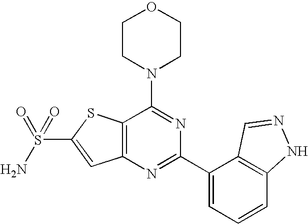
C1CN(C2=NC(C3=CC=CC4=C3C=NN4)=NC3=C2SC(S(N)(=O)=O)=C3)CCO1
